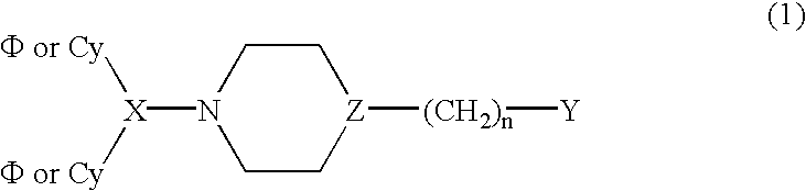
C1C[Z]([(CH2)n][Y])CCN1[X]([F or Cy])[F or Cy]
